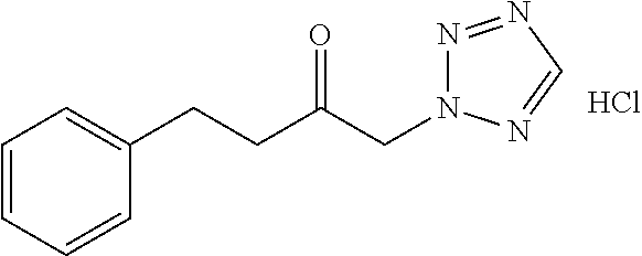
Cl.C1=CC=CC=C1CCC(CN1N=NC=N1)=O
